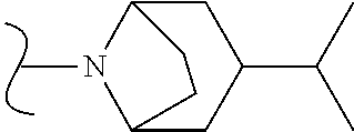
CN1C2CC(C(C)C)CC1CC2
